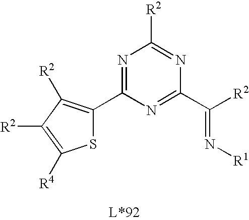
N1=C(C2=C([R2])C([R2])=C([R4])S2)N=C(C([R2])=N[R1])N=C1[R2]
